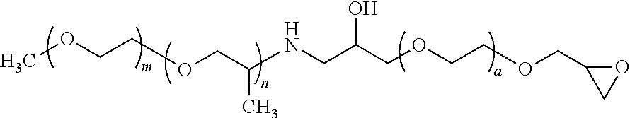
COCCOCC(NCC(COCCOCC1CO1)O)C
